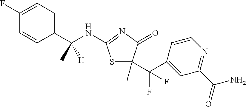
C1=CC(C(NC2=NC(=O)C(C(C3=CC(C(N)=O)=NC=C3)(F)F)(C)S2)(C)[H])=CC=C1F
